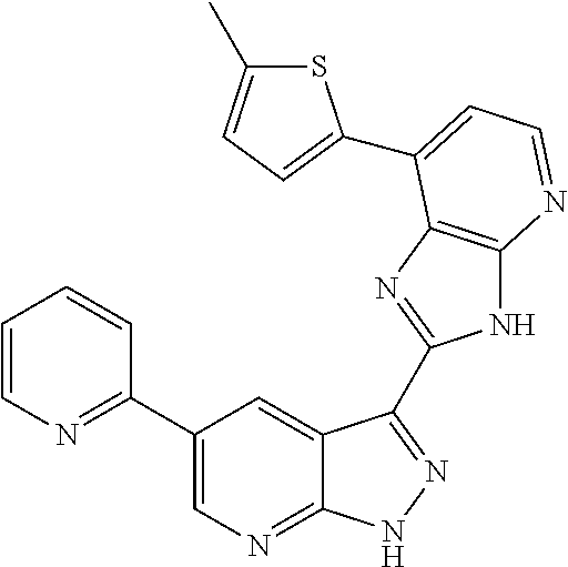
C1(C2=NC=CC=C2)=CN=C2C(=C1)C(C1=NC3=C(N1)N=CC=C3C1=CC=C(C)S1)=NN2
